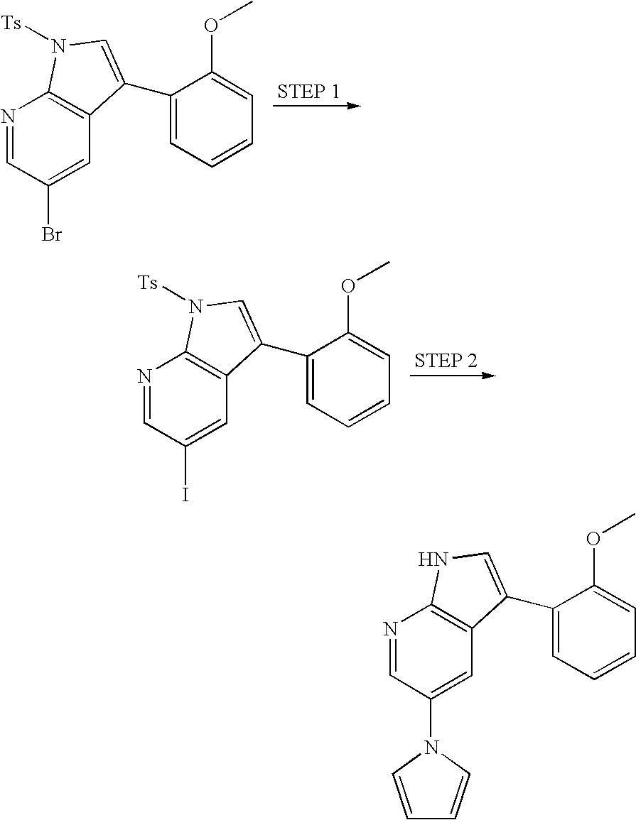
N1=CC(Br)=CC2=C1N([Ts])C=C2C1=CC=CC=C1OC.N1=CC(I)=CC2=C1N([Ts])C=C2C1=CC=CC=C1OC.N1=CC(N2C=CC=C2)=CC2=C1NC=C2C1=CC=CC=C1OC
